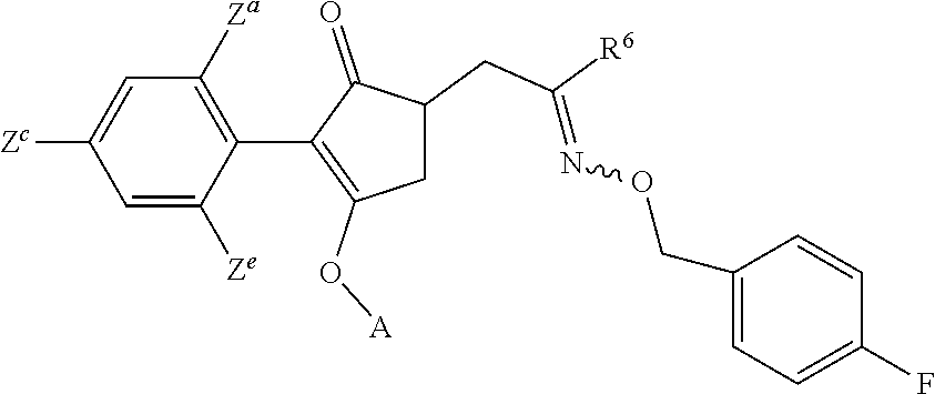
C1=C([Ze])C(C2=C(O[A])CC(CC([R6])=NOCC3=CC=C(F)C=C3)C2=O)=C([Za])C=C1[Zc]
